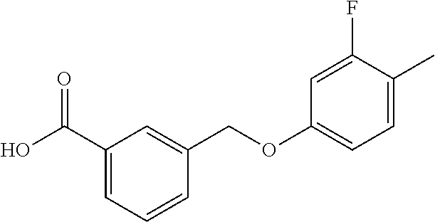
C1(C(O)=O)=CC=CC(COC2=CC=C(C)C(F)=C2)=C1
